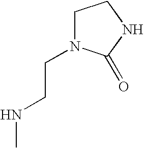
C1N(CCNC)C(=O)NC1
